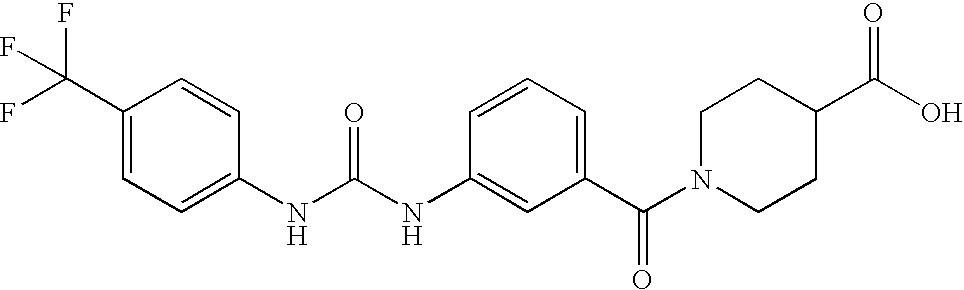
C1(C(F)(F)F)=CC=C(NC(NC2=CC(C(N3CCC(C(O)=O)CC3)=O)=CC=C2)=O)C=C1
